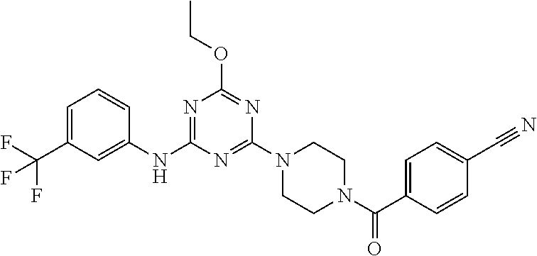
C1=C(C(F)(F)F)C=C(NC2=NC(OCC)=NC(N3CCN(C(=O)C4=CC=C(C#N)C=C4)CC3)=N2)C=C1
